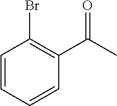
C1=CC=CC(C(C)=O)=C1Br
